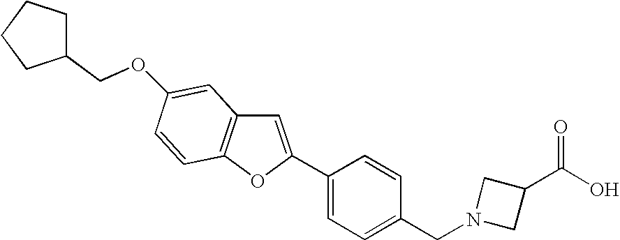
C1=C(C2=CC=C(CN3CC(C(O)=O)C3)C=C2)OC2=C1C=C(OCC1CCCC1)C=C2
